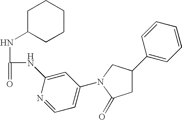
C1C(C2=CC=CC=C2)CN(C2=CC=NC(NC(=O)NC3CCCCC3)=C2)C1=O
